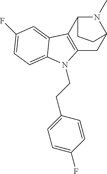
C12=C(C3N(C)C(C1)CC3)C1=CC(F)=CC=C1N2CCC1=CC=C(F)C=C1
